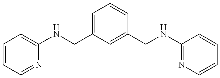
C1=CC=NC(NCC2=CC=CC(CNC3=NC=CC=C3)=C2)=C1
